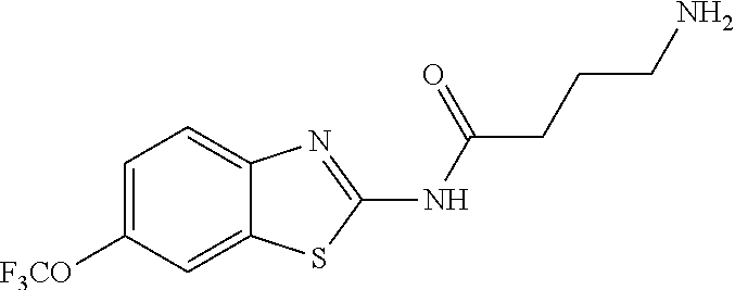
C1([F3CO])=CC=C2C(=C1)SC(NC(=O)CCCN)=N2
